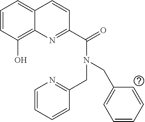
C1=CC(O)=C2C(=C1)C=CC(C(=O)N(CC1=NC=CC=C1)CC1=CC=CC=C1)=N2
